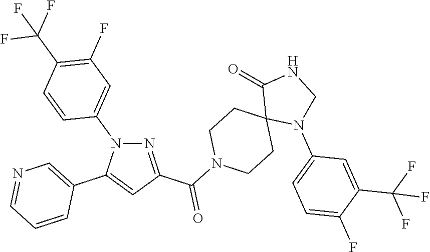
N1=C(C(N2CCC3(CC2)N(C2=CC=C(F)C(C(F)(F)F)=C2)CNC3=O)=O)C=C(C2=CN=CC=C2)N1C1=CC(F)=C(C(F)(F)F)C=C1
